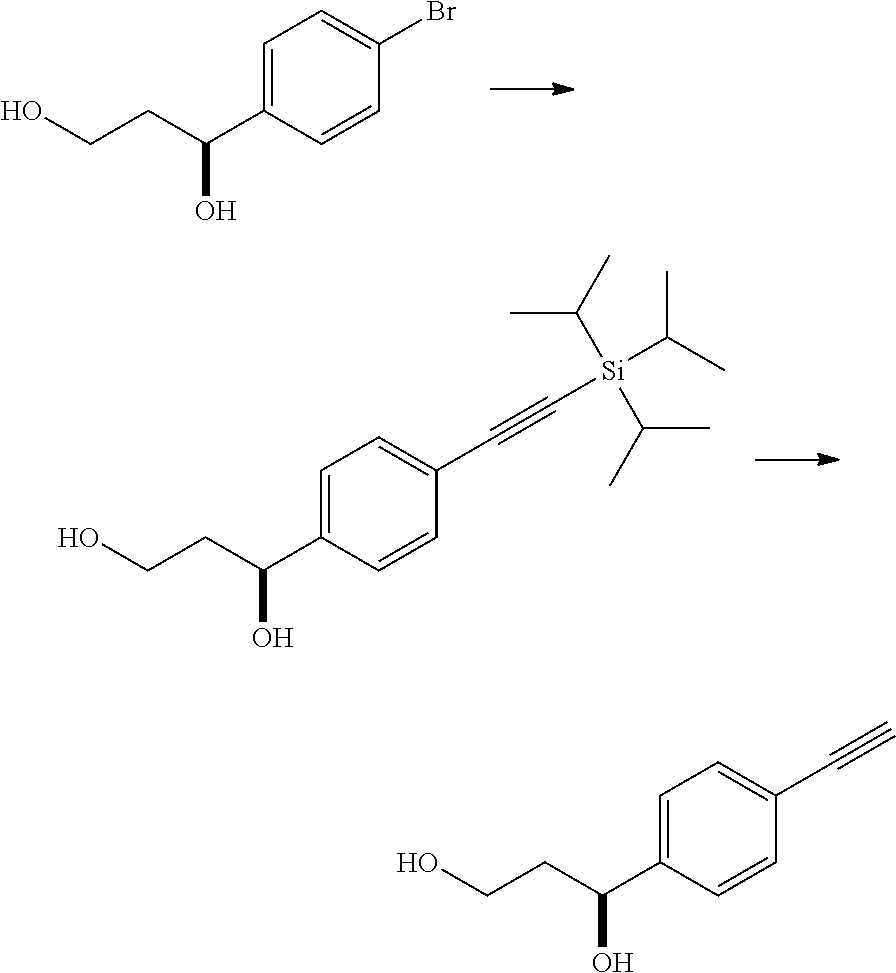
C1=C(C(CCO)O)C=CC(Br)=C1.C1=C(C(CCO)O)C=CC(C#C[Si](C(C)C)(C(C)C)C(C)C)=C1.C1=C(C(CCO)O)C=CC(C#C)=C1
